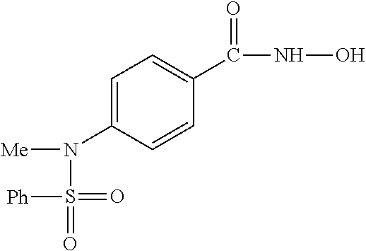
N(C1=CC=C(C(NO)=O)C=C1)([Me])S(=O)(=O)[Ph]
